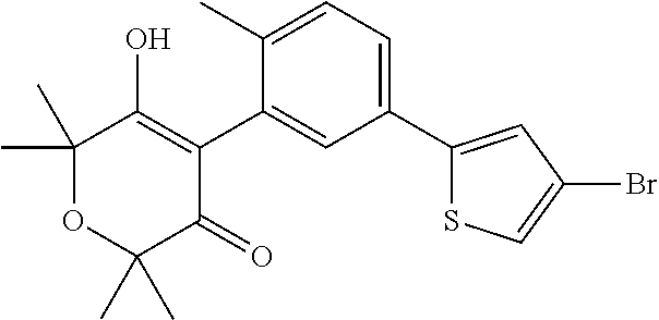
C1(C2=CC=C(C)C(C3=C(O)C(C)(C)OC(C)(C)C3=O)=C2)=CC(Br)=CS1
